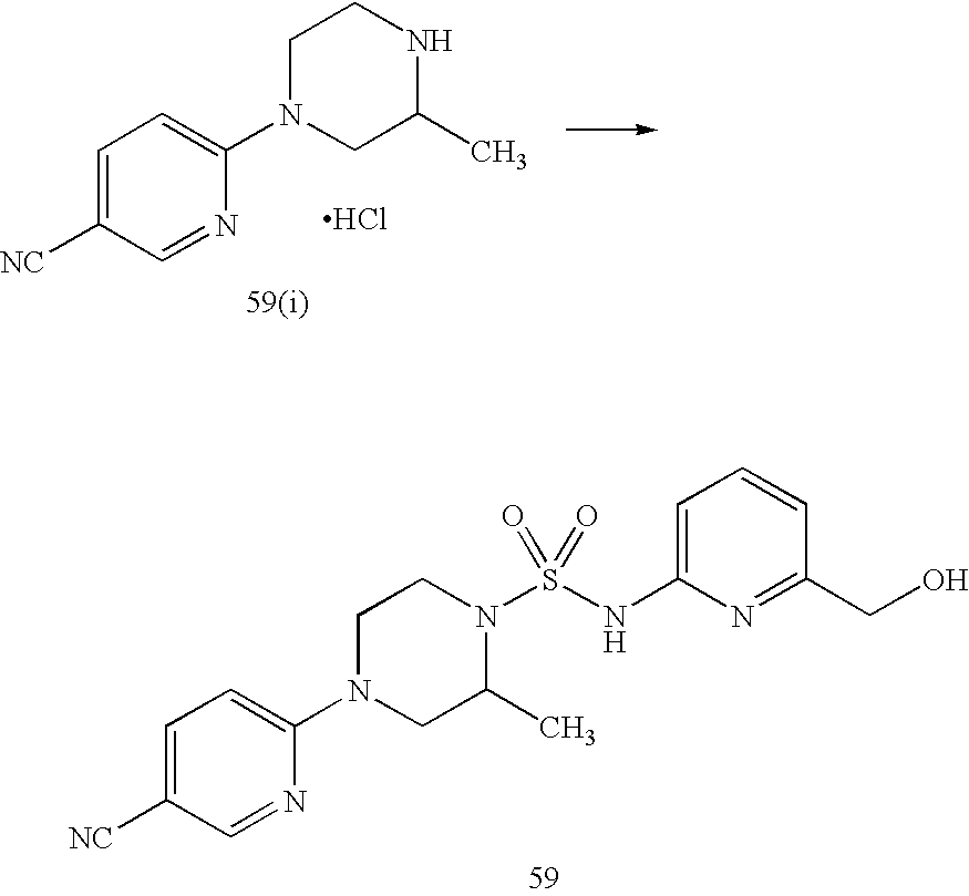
C1(NS(N2C(C)CN(C3=CC=C([NC])C=N3)CC2)(=O)=O)=CC=CC(CO)=N1.N1C(C)CN(C2=CC=C([NC])C=N2)CC1.Cl
